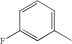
C1=CC=C(C)C=C1F
